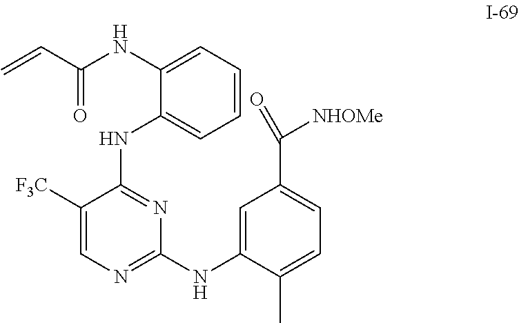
C1([F3C])=CN=C(NC2=CC(C(=O)[NHOMe])=CC=C2C)N=C1NC1=CC=CC=C1NC(C=C)=O
